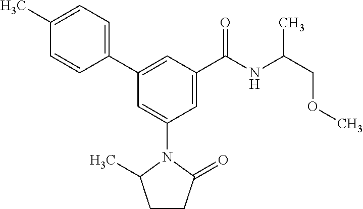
C1(C)=CC=C(C2=CC(C(NC(COC)C)=O)=CC(N3C(C)CCC3=O)=C2)C=C1
